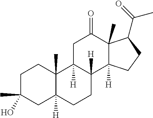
C1C(C)(O)CC2([H])C(C)(C1)C1([H])C([H])(CC2)C2([H])C(C)(C(=O)C1)C(C(C)=O)CC2
